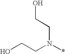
C(O)CN(*)CCO
